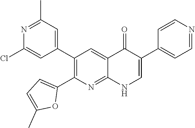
N1=C(C)C=C(C2=C(C3=CC=C(C)O3)N=C3C(=C2)C(=O)C(C2=CC=NC=C2)=CN3)C=C1Cl
